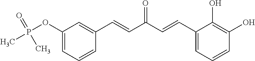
C1(OP(C)(=O)C)=CC=CC(C=CC(C=CC2=CC=CC(O)=C2O)=O)=C1
